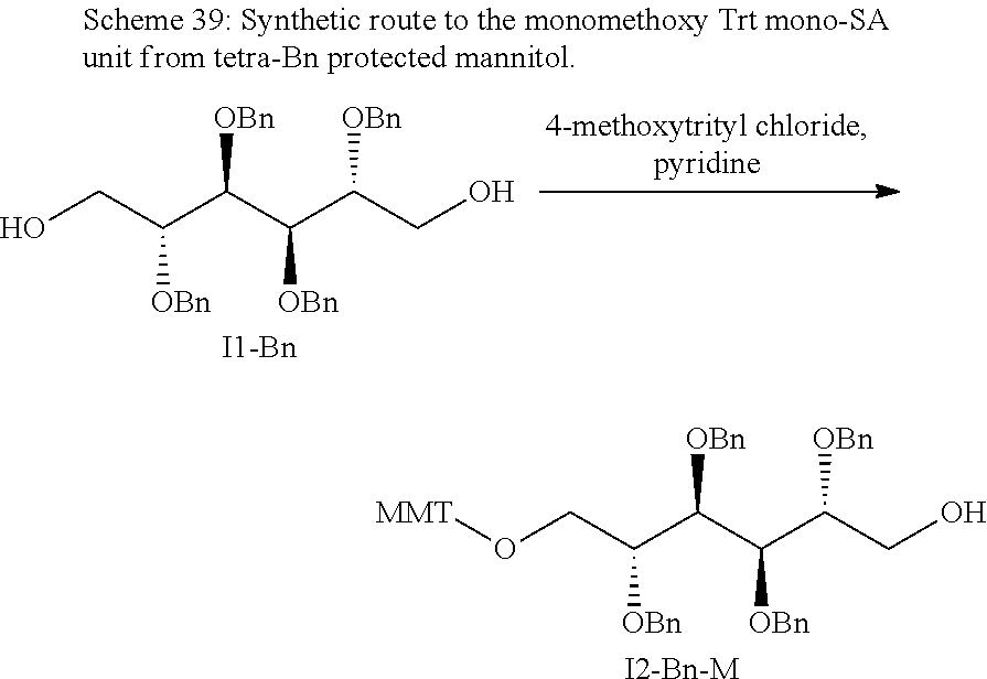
O(CC([OBn])C([OBn])C([OBn])C([OBn])CO)[MMT].[I2-Bn-M].OCC([OBn])C([OBn])C([OBn])C([OBn])CO.[I1-Bn]
